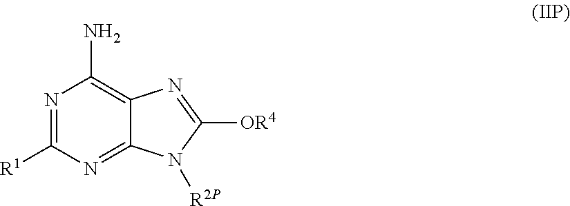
N1=C([R1])N=C2C(=C1N)N=C([OR4])N2[R2P]
